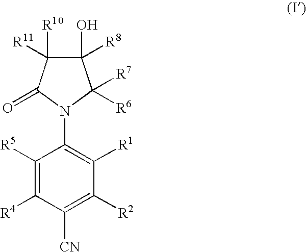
C1([R5])=C([R4])C([CN])=C([R2])C([R1])=C1N1C([R7])([R6])C(O)([R8])C([R10])([R11])C1=O
